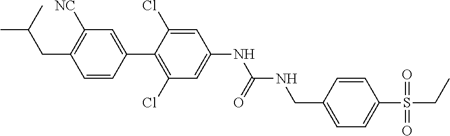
C1(CNC(NC2=CC(Cl)=C(C3=CC([NC])=C(CC(C)C)C=C3)C(Cl)=C2)=O)=CC=C(S(CC)(=O)=O)C=C1
